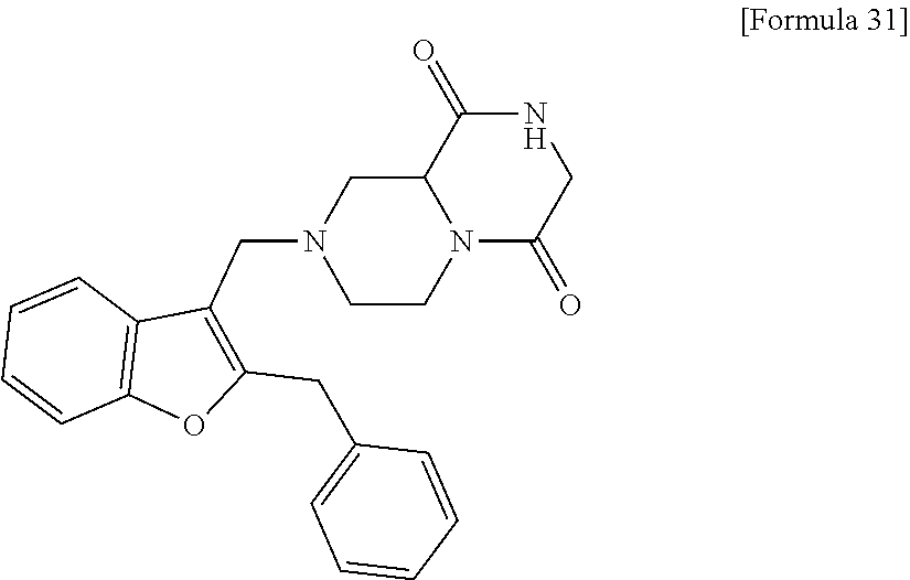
C1=CC2=C(C=C1)C(CN1CCN3C(C1)C(=O)NCC3=O)=C(CC1=CC=CC=C1)O2
